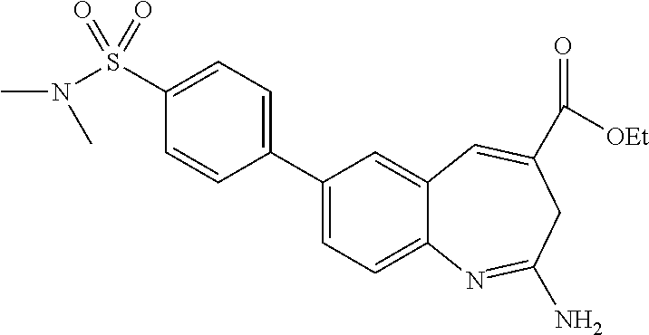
C1(C2=CC=C3C(=C2)C=C(C(=O)[OEt])CC(N)=N3)=CC=C(S(N(C)C)(=O)=O)C=C1
